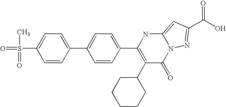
C1=CC(C2=CC=C(C3=C(C4CCCCC4)C(=O)N4C(=CC(C(=O)O)=N4)N3)C=C2)=CC=C1S(C)(=O)=O
